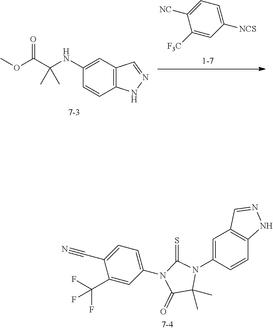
C1([NCS])=CC=C([NC])C([F3C])=C1.C12=C(C=CC(NC(C(OC)=O)(C)C)=C1)NN=C2.C1(C)(C)C(=O)N(C2=CC=C(C#N)C(C(F)(F)F)=C2)C(=S)N1C1=CC2=C(C=C1)NN=C2
